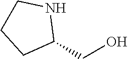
C1(CO)NCCC1
